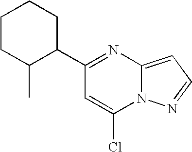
C1(C2CCCCC2C)=NC2=CC=NN2C(Cl)=C1
